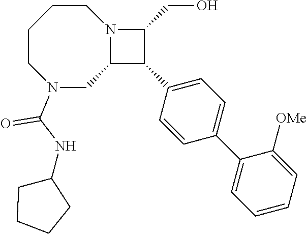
C1CCCN(C(NC2CCCC2)=O)CC2N1C(CO)C2C1=CC=C(C2=CC=CC=C2[OMe])C=C1
